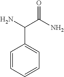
C1=CC=CC=C1C(N)C(N)=O
